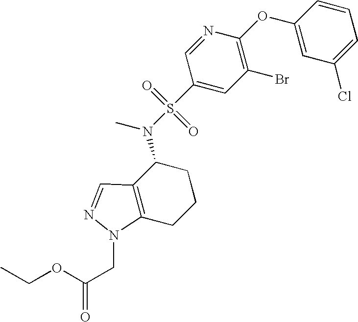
C1(OC2=C(Br)C=C(S(N(C)C3C4=C(CCC3)N(CC(OCC)=O)N=C4)(=O)=O)C=N2)=CC(Cl)=CC=C1
